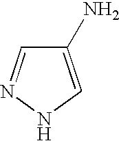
C1(N)=CNN=C1
